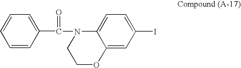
C(N1C2=CC=C(I)C=C2OCC1)(C1=CC=CC=C1)=O
